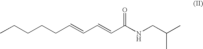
CCCCCC=CC=CC(NCC(C)C)=O
